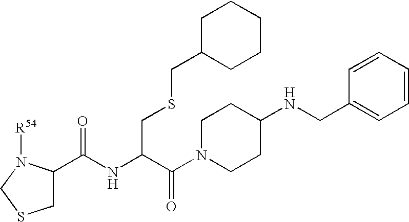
C1C(C(NC(C(N2CCC(NCC3=CC=CC=C3)CC2)=O)CSCC2CCCCC2)=O)N([R54])CS1
